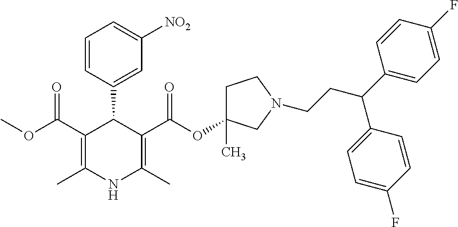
C1=CC(C2C(C(OC)=O)=C(C)NC(C)=C2C(OC2(C)CCN(CCC(C3=CC=C(F)C=C3)C3=CC=C(F)C=C3)C2)=O)=CC([NO2])=C1
